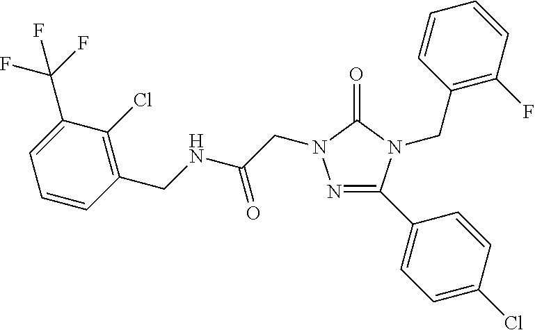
N(C(=O)CN1N=C(C2=CC=C(Cl)C=C2)N(CC2=C(F)C=CC=C2)C1=O)CC1=C(Cl)C(C(F)(F)F)=CC=C1
